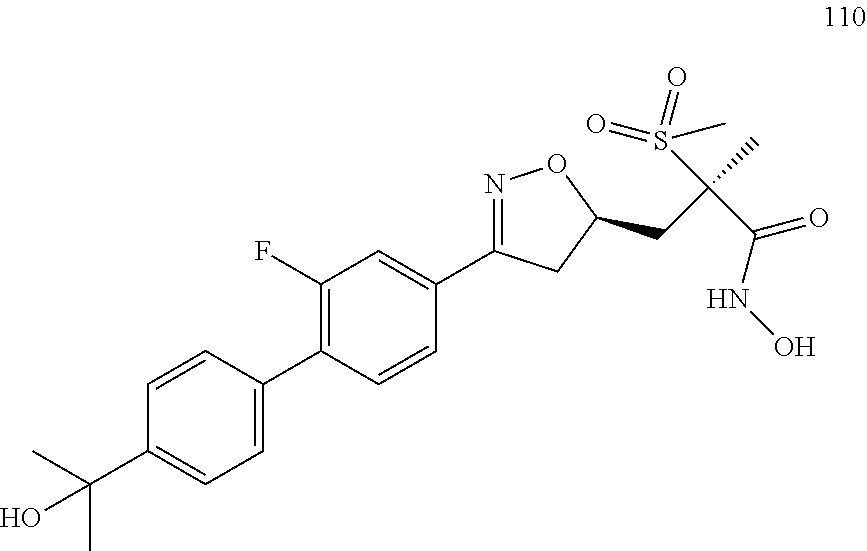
C1(F)=C(C2=CC=C(C(C)(C)O)C=C2)C=CC(C2=NOC(CC(C(NO)=O)(S(=O)(C)=O)C)C2)=C1
